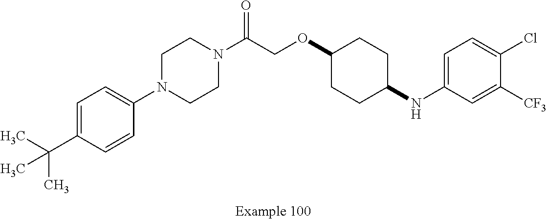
C1=C(C(C)(C)C)C=CC(N2CCN(C(COC3CCC(NC4=CC=C(Cl)C([CF3])=C4)CC3)=O)CC2)=C1
